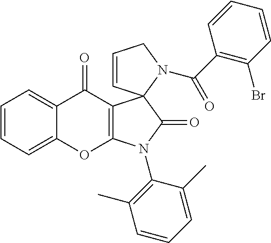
C1=CC=C2C(=C1)C(=O)C1=C(O2)N(C2=C(C)C=CC=C2C)C(=O)C12C=CCN2C(C1=C(Br)C=CC=C1)=O
